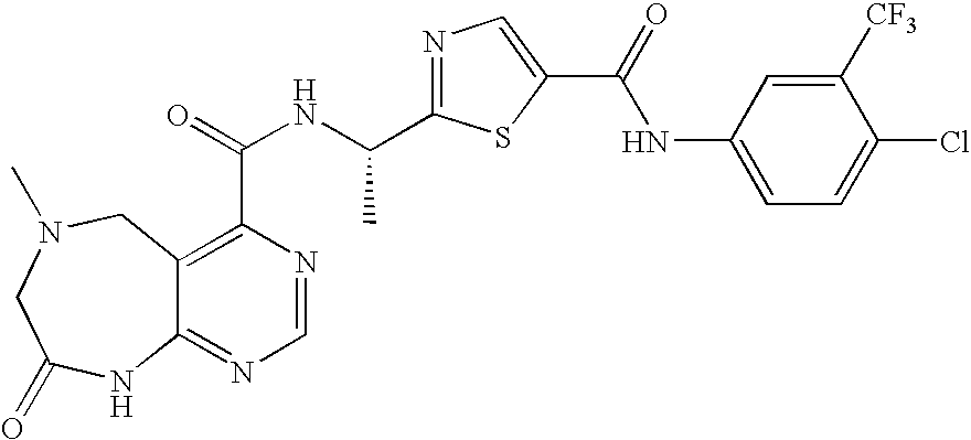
C12=NC=NC(C(=O)NC(C3=NC=C(C(=O)NC4=CC=C(Cl)C([CF3])=C4)S3)C)=C1CN(C)CC(=O)N2
